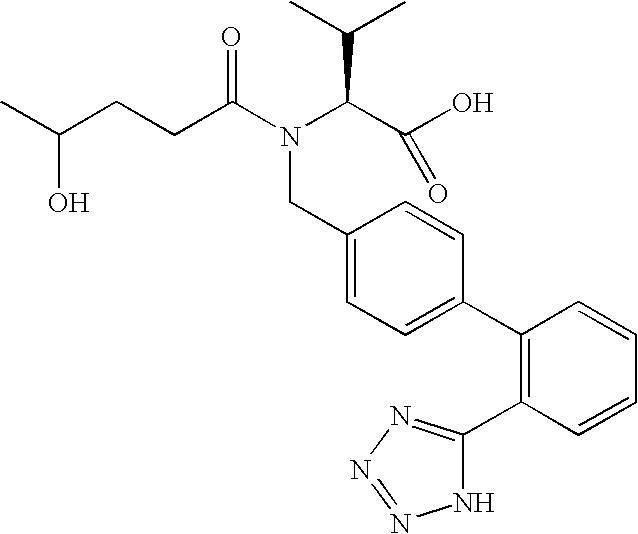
C1=CC(C2=NN=NN2)=C(C2=CC=C(CN(C(C(O)=O)C(C)C)C(CCC(O)C)=O)C=C2)C=C1
